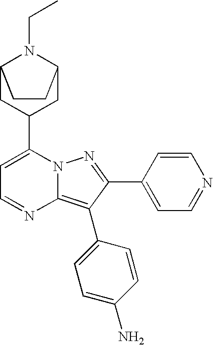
C12CC(C3=CC=NC4=C(C5=CC=C(N)C=C5)C(C5=CC=NC=C5)=NN34)CC(N1CC)CC2
